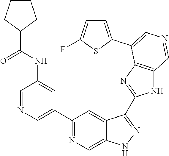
C1(C2=CN=CC(NC(=O)C3CCCC3)=C2)=NC=C2C(=C1)C(C1=NC3=C(N1)C=NC=C3C1=CC=C(F)S1)=NN2
